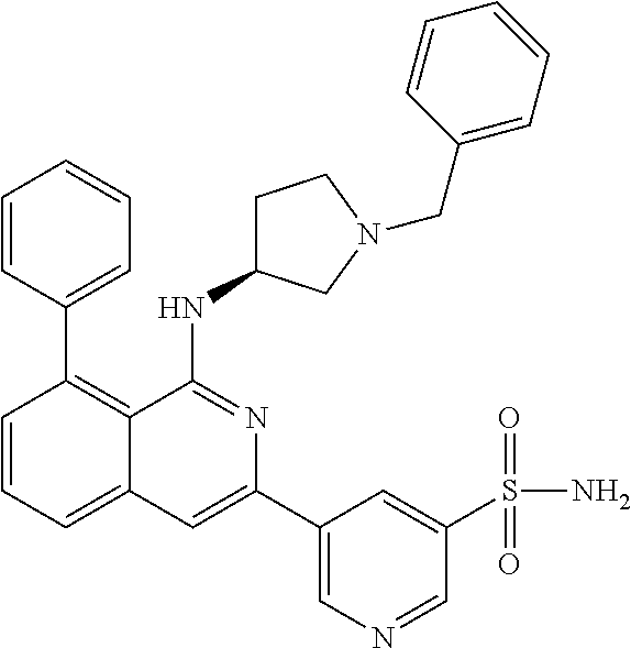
C1=CC(C2=C3C(=CC=C2)C=C(C2=CN=CC(S(=O)(=O)N)=C2)N=C3NC2CCN(CC3=CC=CC=C3)C2)=CC=C1
